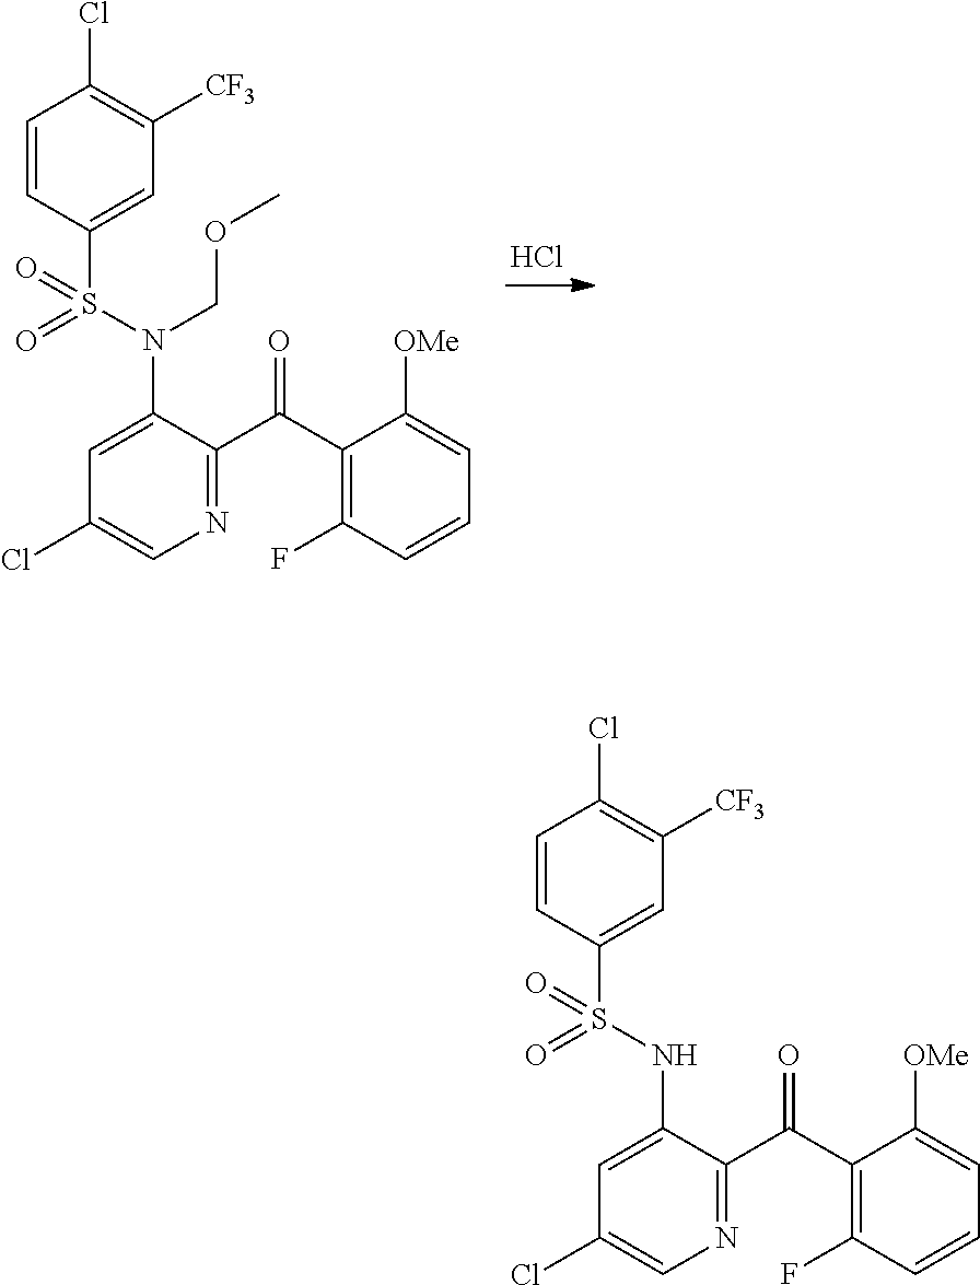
C1=CC(S(N(COC)C2=CC(Cl)=CN=C2C(C2=C(F)C=CC=C2[OMe])=O)(=O)=O)=CC([CF3])=C1Cl.Cl.C1=CC(S(NC2=CC(Cl)=CN=C2C(C2=C(F)C=CC=C2[OMe])=O)(=O)=O)=CC([CF3])=C1Cl
